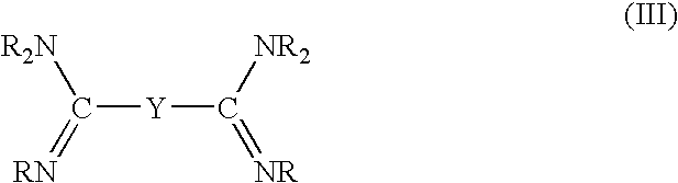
[R2N]C([Y]C(=[NR])[NR2])=[RN]
